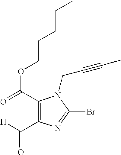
C1(C(=O)OCCCCC)=C(C([H])=O)N=C(Br)N1CC#CC
